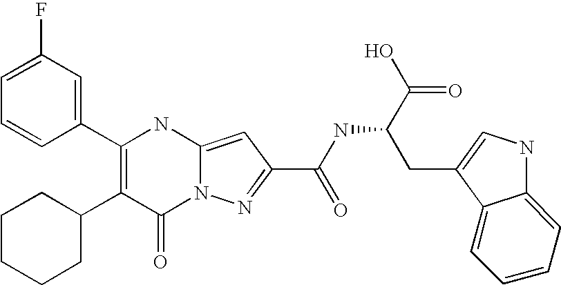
C1(=O)N2C(=CC(C(NC(C(O)=O)CC3=CNC4=CC=CC=C43)=O)=N2)NC(C2=CC(F)=CC=C2)=C1C1CCCCC1
